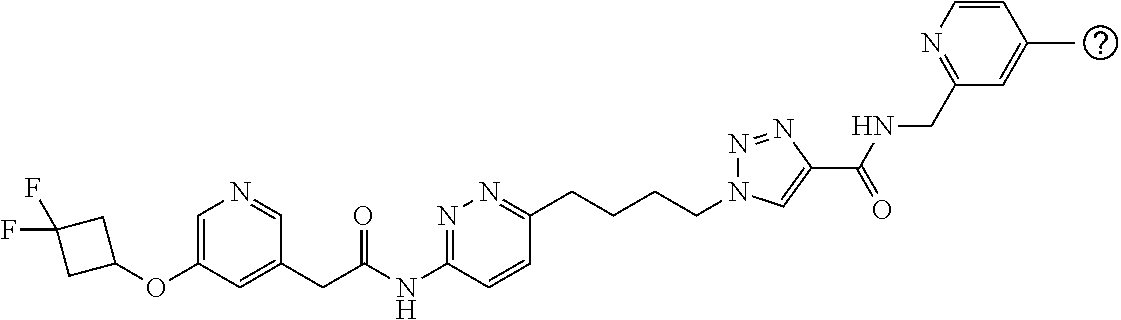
C1(CC(NC2=NN=C(CCCCN3N=NC(C(NCC4=NC=CC(C)=C4)=O)=C3)C=C2)=O)=CC(OC2CC(F)(F)C2)=CN=C1
